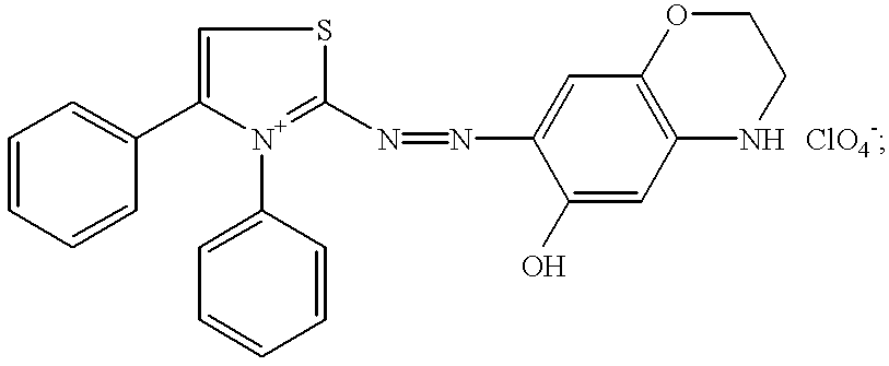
C1(N=NC2=CC3=C(C=C2O)NCCO3)=[N+](C2=CC=CC=C2)C(C2=CC=CC=C2)=CS1
